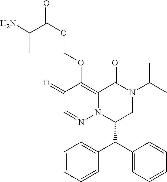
C1=CC=CC(C(C2=CC=CC=C2)C2CN(C(C)C)C(=O)C3=C(OCOC(=O)C(N)C)C(=O)C=NN23)=C1
